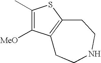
C1(C)=C([MeO])C2=C(S1)CCNCC2
